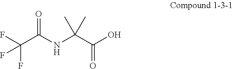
C(C(NC(C(O)=O)(C)C)=O)(F)(F)F
